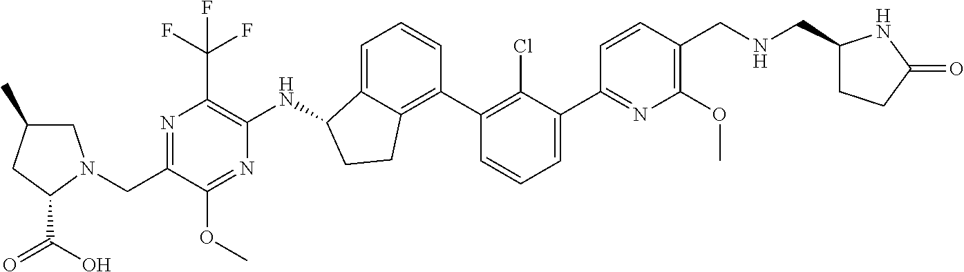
N1=C(CN2CC(C)CC2C(O)=O)C(OC)=NC(NC2C3=CC=CC(C4=C(Cl)C(C5=NC(OC)=C(CNCC6CCC(=O)N6)C=C5)=CC=C4)=C3CC2)=C1C(F)(F)F
